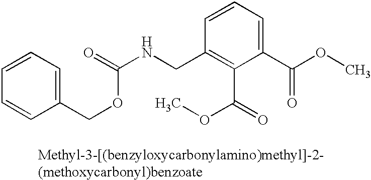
C1=CC(CNC(=O)OCC2=CC=CC=C2)=C(C(OC)=O)C(C(OC)=O)=C1
